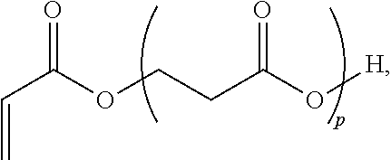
C(=C)C(=O)OCCC(O[H])=O
